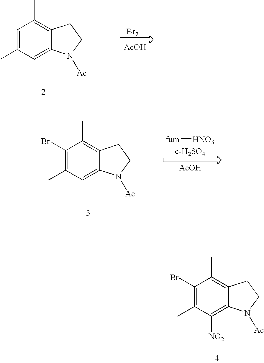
C1(Br)=C(C)C([NO2])=C2C(=C1C)CCN2[Ac].C1=C(C)C=C2C(=C1C)CCN2[Ac].[Br2].[AcOH].[fum][HNO3].C1(Br)=C(C)C=C2C(=C1C)CCN2[Ac].[AcOH]
